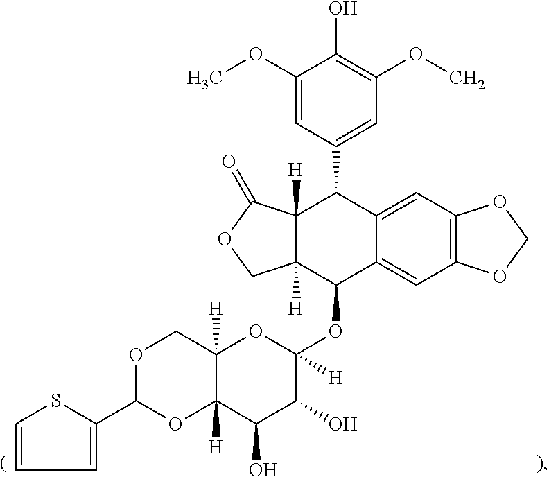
C1=CC=C(C2OC3([H])C([H])(CO2)OC([H])(OC2C4=CC5=C(C=C4C(C4=CC(OC)=C(O)C(OC)=C4)C4([H])C2([H])COC4=O)OCO5)C(O)C3O)S1
